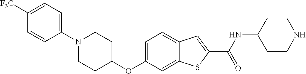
C1=C2C(=CC=C1OC1CCN(C3=CC=C([F3C])C=C3)CC1)C=C(C(=O)NC1CCNCC1)S2
